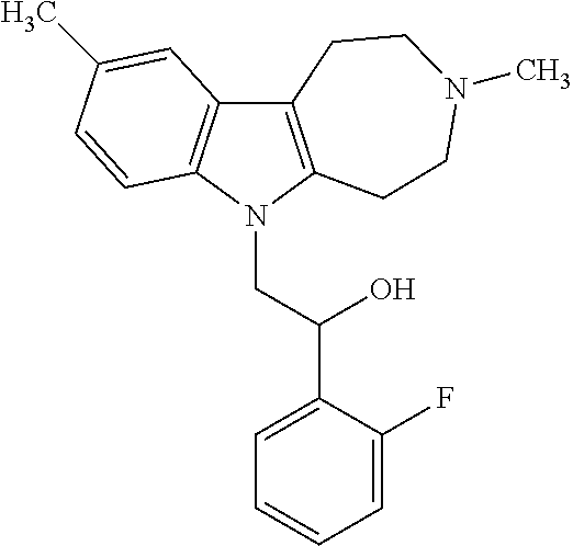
C12=C(N(CC(C3=CC=CC=C3F)O)C3=C1C=C(C)C=C3)CCN(C)CC2
